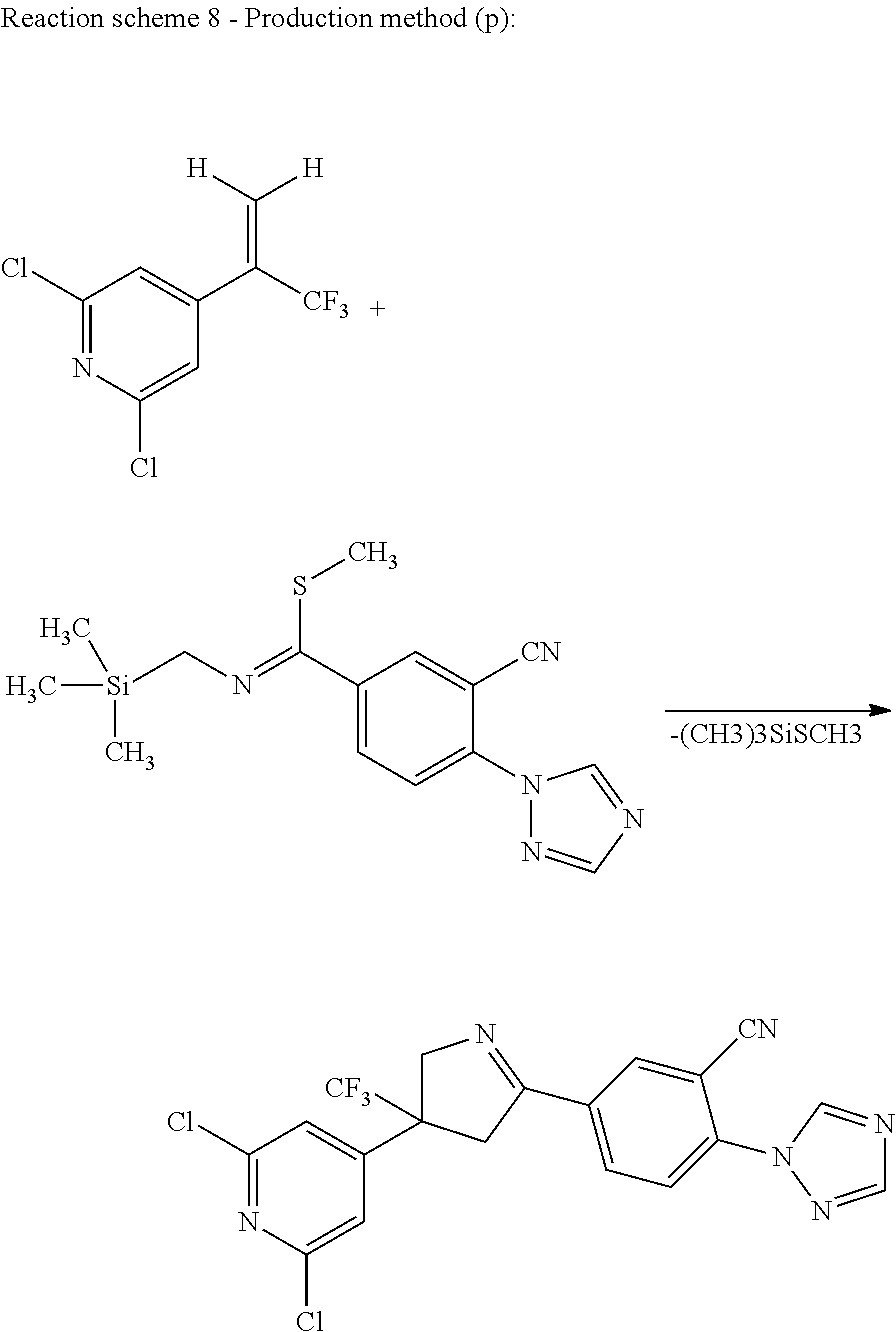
[-(CH3)3SiSCH3].N1(C2=CC=C(C(=NC[Si](C)(C)C)SC)C=C2[CN])N=CN=C1.C1(Cl)=NC(Cl)=CC(C([CF3])=C([H])[H])=C1.C1(Cl)=NC(Cl)=CC(C2([CF3])CN=C(C3=CC=C(N4C=NC=N4)C([CN])=C3)C2)=C1
